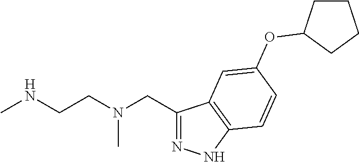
C1(CN(CCNC)C)=NNC2=C1C=C(OC1CCCC1)C=C2
